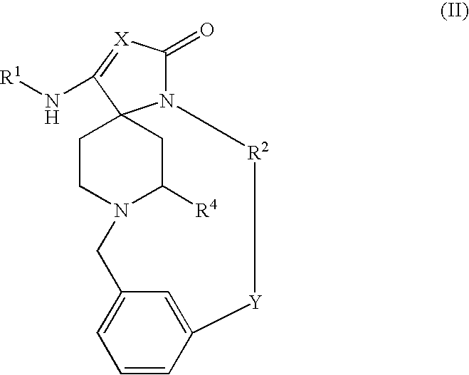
N12C(=O)[X]=C(N[R1])C13CCN(C([R4])C3)CC1=CC=CC(=C1)[Y][R2]2
